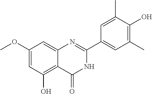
C1(OC)=CC(O)=C2C(=C1)N=C(C1=CC(C)=C(O)C(C)=C1)NC2=O
